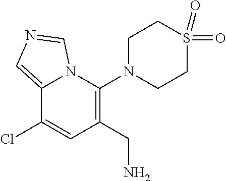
C12=CN=CN1C(N1CCS(=O)(=O)CC1)=C(CN)C=C2Cl
